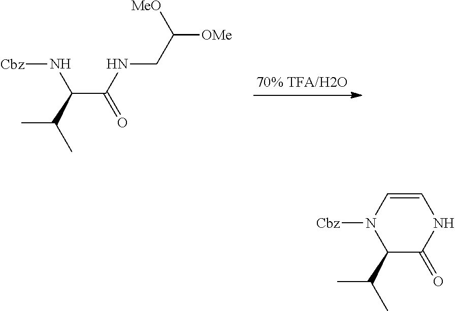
C(C(NCC([OMe])[MeO])=O)(C(C)C)N[Cbz].C1=CN([Cbz])C(C(C)C)C(=O)N1
